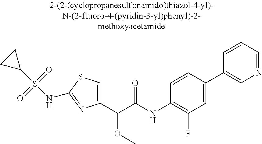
C1(C(C(NC2=C(F)C=C(C3=CN=CC=C3)C=C2)=O)OC)=CSC(NS(C2CC2)(=O)=O)=N1
